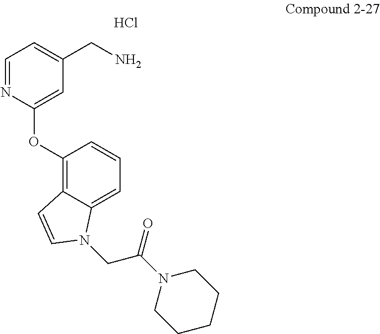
Cl.C1=NC(OC2=C3C(=CC=C2)N(CC(N2CCCCC2)=O)C=C3)=CC(CN)=C1
